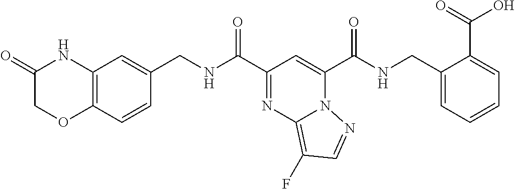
C1(C(NCC2=CC3=C(C=C2)OCC(=O)N3)=O)=NC2=C(F)C=NN2C(C(NCC2=CC=CC=C2C(=O)O)=O)=C1
